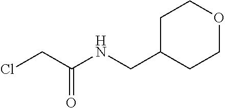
C1C(CNC(CCl)=O)CCOC1
